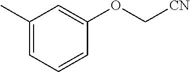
C1(C)=CC=CC(OC[CN])=C1
